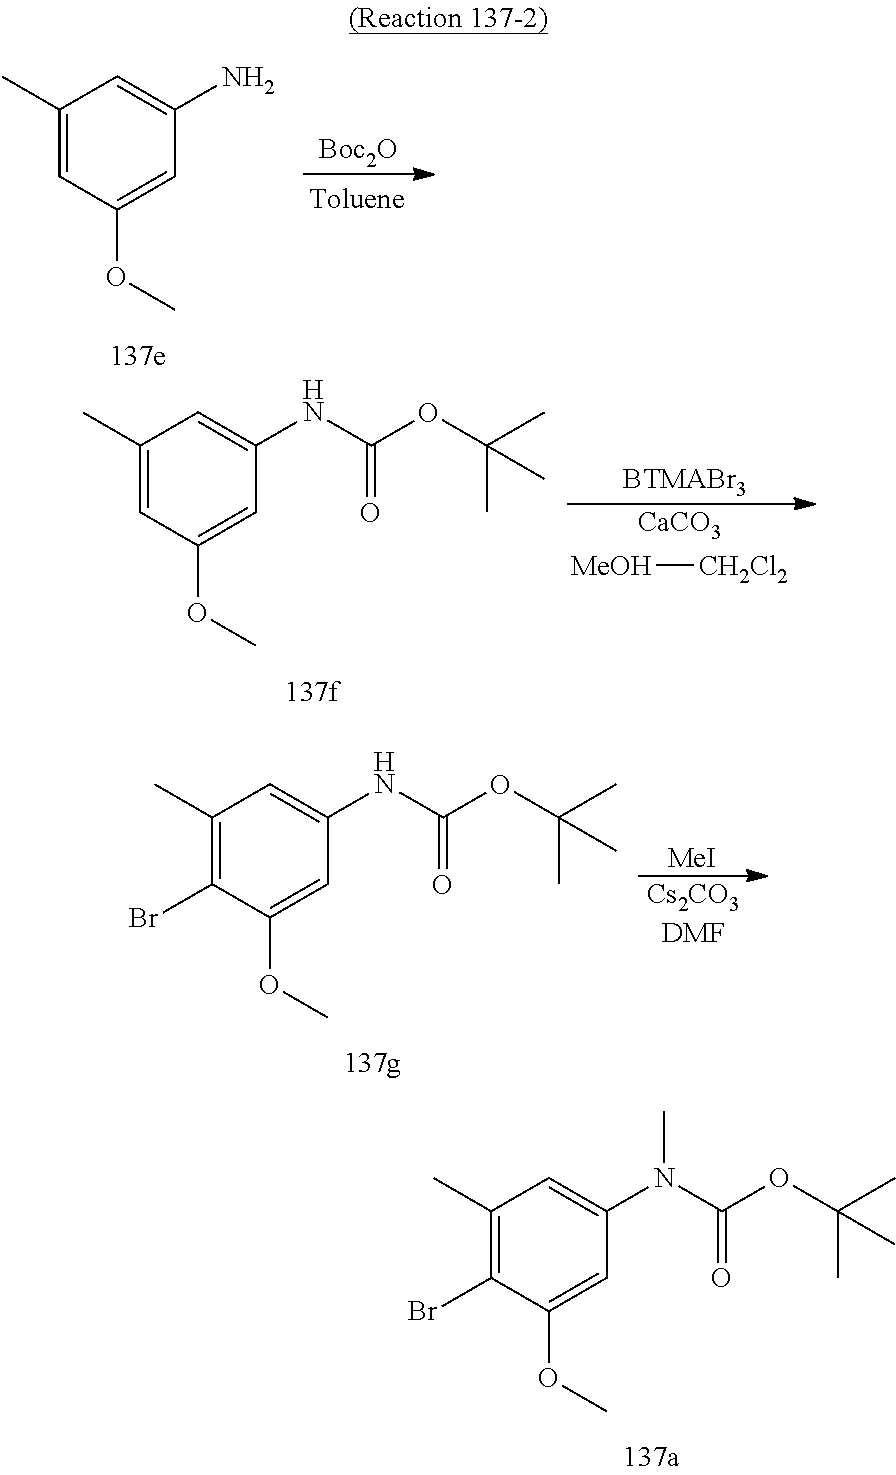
C1(C)=C(Br)C(OC)=CC(N(C(OC(C)(C)C)=O)C)=C1.C1(C)=CC(OC)=CC(N)=C1.[Boc2O].C1(C)=CC(OC)=CC(NC(OC(C)(C)C)=O)=C1.[MeOH][CH2Cl2].[CaCO3].[BTMABr3].[Cs2CO3DMF].[MeI].C1(C)=C(Br)C(OC)=CC(NC(OC(C)(C)C)=O)=C1
